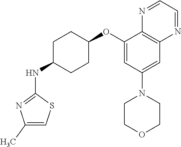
C1(OC2CCC(NC3=NC(C)=CS3)CC2)=CC(N2CCOCC2)=CC2=C1N=CC=N2
